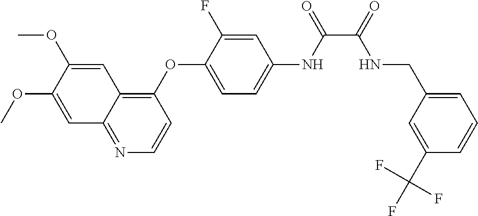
C1=C(OC)C(OC)=CC2=C(OC3=CC=C(NC(=O)C(=O)NCC4=CC=CC(C(F)(F)F)=C4)C=C3F)C=CN=C12
